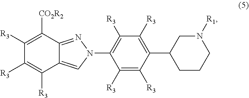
C1(N2N=C3C(=C2)C([R3])=C([R3])C([R3])=C3[CO2R2])=C([R3])C([R3])=C(C2CCCN([R1])C2)C([R3])=C1[R3]
